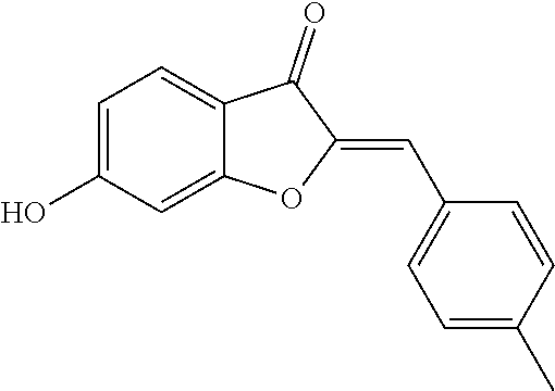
C1=C(O)C=C2C(=C1)C(=O)C(=CC1=CC=C(C)C=C1)O2
